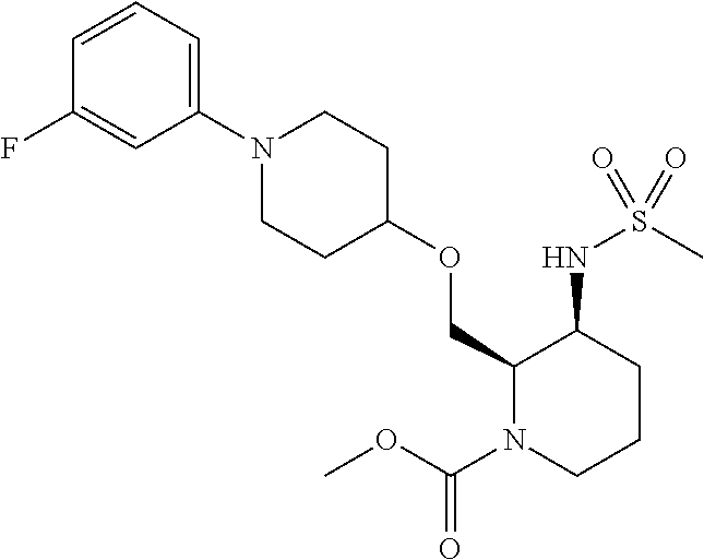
C1(COC2CCN(C3=CC=CC(F)=C3)CC2)N(C(OC)=O)CCCC1NS(C)(=O)=O
